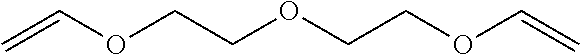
C(COC=C)OCCOC=C
